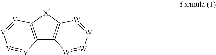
C12=C([X1]C3=C1[W]=[W][W]=[W]3)[V]=[V][V]=[V]2
